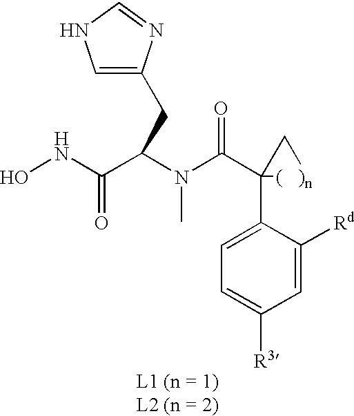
ONC(C(N(C(C1(C2=CC=C([R3])C=C2[Rd])[(   )n]C1)=O)C)CC1=CNC=N1)=O
